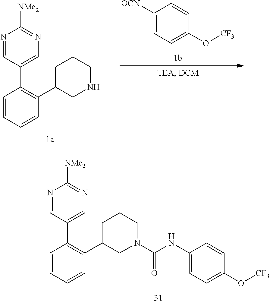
[OCN]C1=CC=C(O[CF3])C=C1.C1=CC=CC(C2CNCCC2)=C1C1=CN=C([NMe2])N=C1.C1=CC=CC(C2CN(C(=O)NC3=CC=C(O[CF3])C=C3)CCC2)=C1C1=CN=C([NMe2])N=C1
